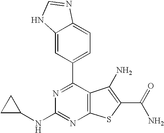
C12=CC(C3=NC(NC4CC4)=NC4=C3C(N)=C(C(N)=O)S4)=CC=C1N=CN2
